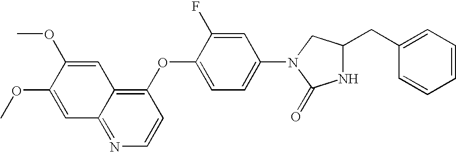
C1(OC2=CC=C(N3C(=O)NC(CC4=CC=CC=C4)C3)C=C2F)=C2C(=NC=C1)C=C(OC)C(OC)=C2
